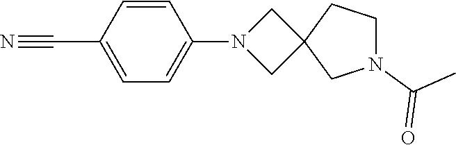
C1(C#N)=CC=C(N2CC3(C2)CN(C(C)=O)CC3)C=C1
